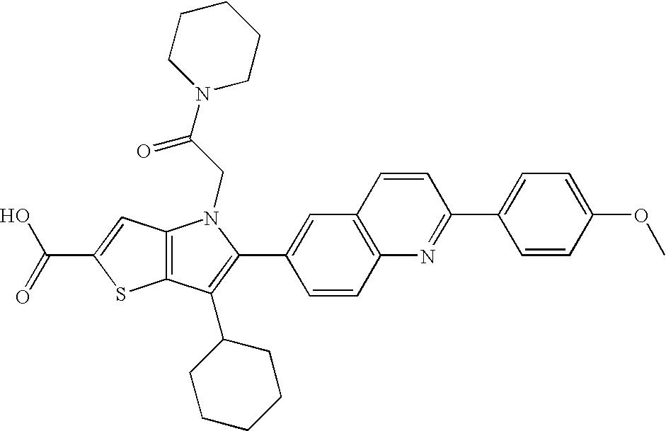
C(C1=CC2=C(S1)C(C1CCCCC1)=C(C1=CC3=C(C=C1)N=C(C1=CC=C(OC)C=C1)C=C3)N2CC(N1CCCCC1)=O)(=O)O
